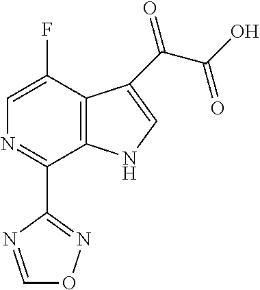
C1=C(F)C2=C(C(C3=NOC=N3)=N1)NC=C2C(=O)C(=O)O
